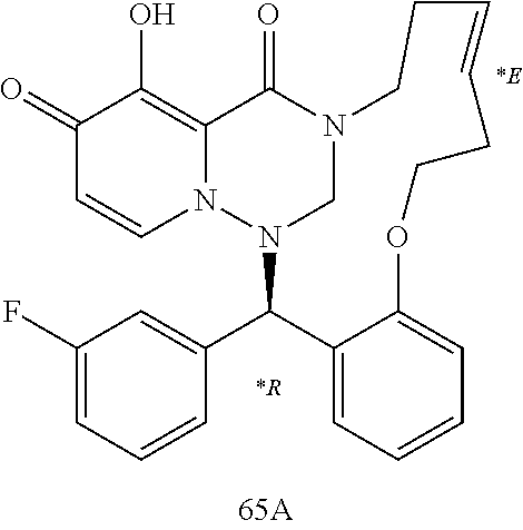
C1(=O)C=CN2C(=C1O)C(=O)N1CN2C(C2=CC(F)=CC=C2)C2=CC=CC=C2OCCC=CCC1.[*R]
